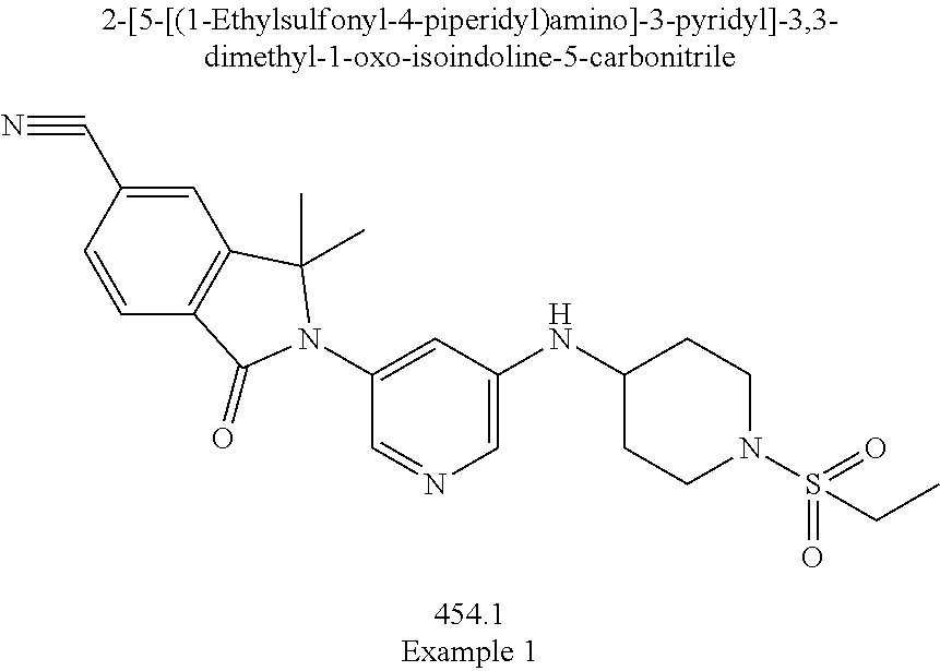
C1=C(C#N)C=CC2=C1C(C)(C)N(C1=CC(NC3CCN(S(=O)(=O)CC)CC3)=CN=C1)C2=O
